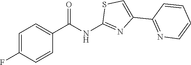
C1=C(F)C=CC(C(=O)NC2=NC(C3=NC=CC=C3)=CS2)=C1
